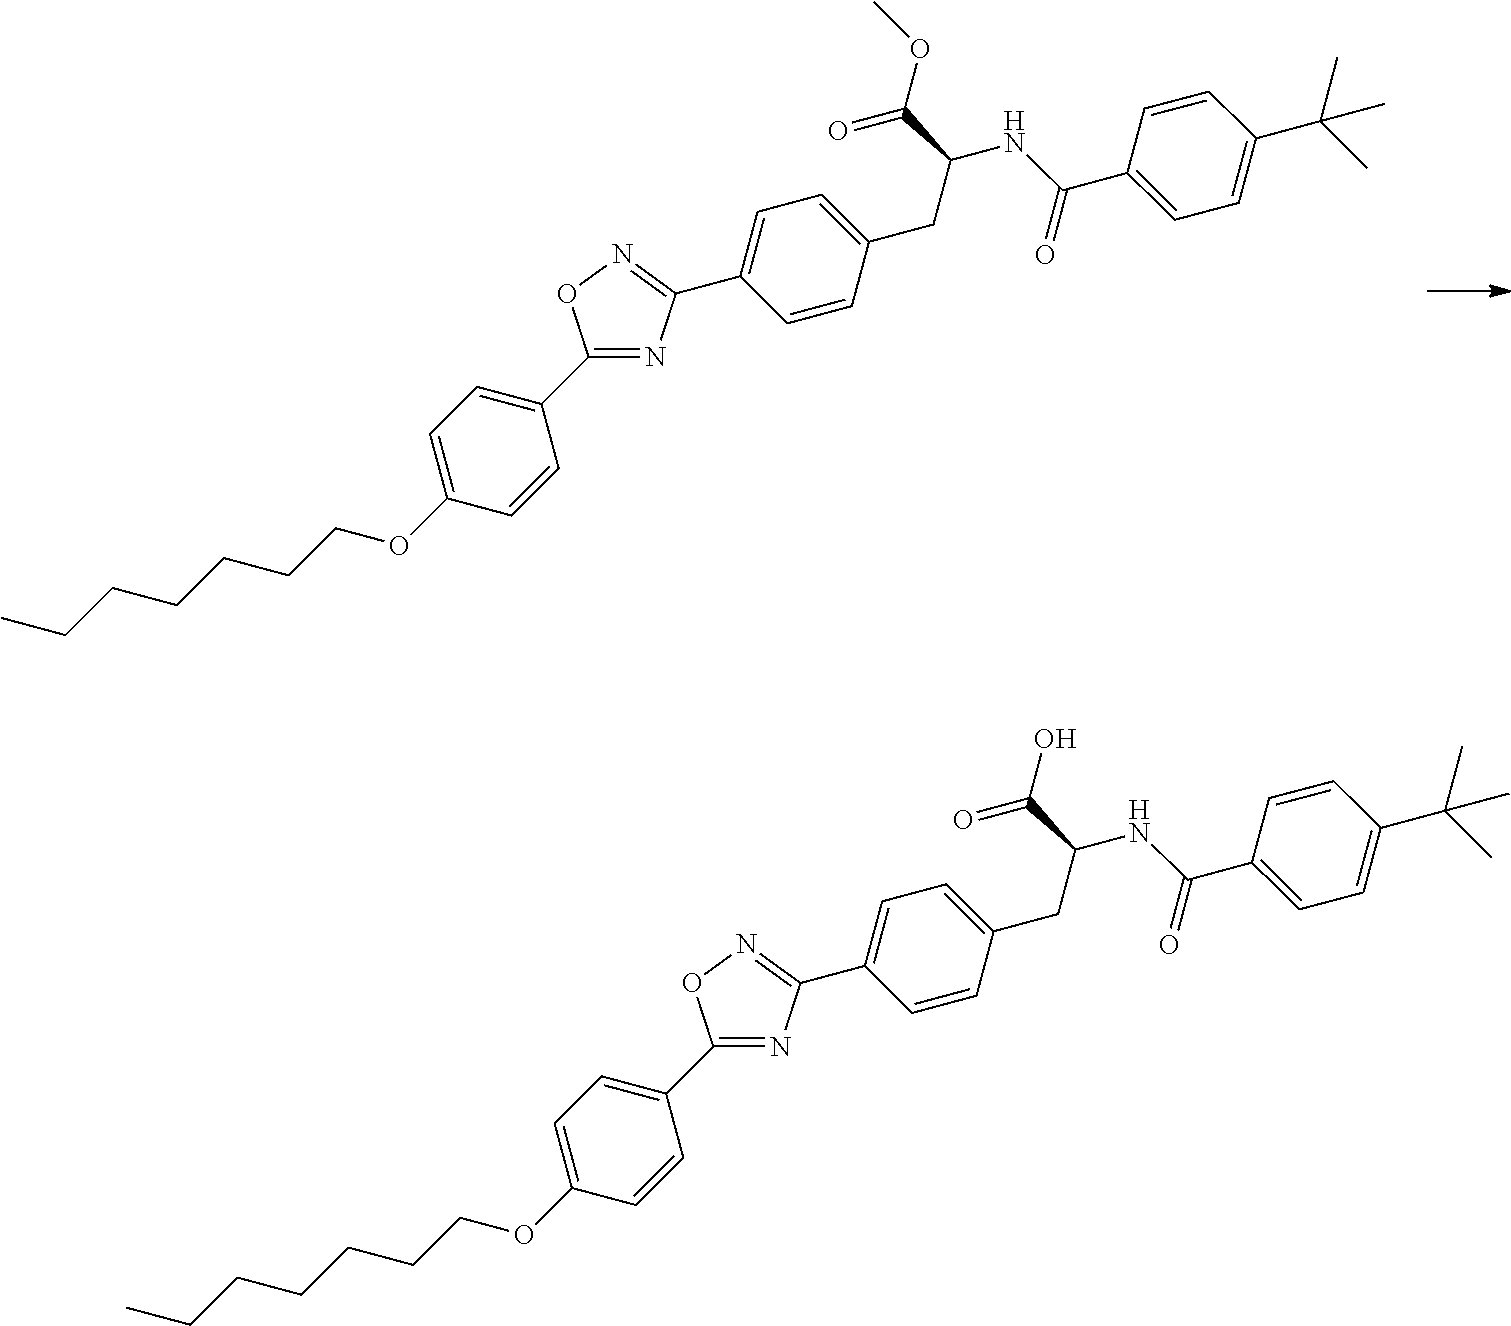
C1=C(C2=NOC(C3=CC=C(OCCCCCCC)C=C3)=N2)C=CC(CC(C(OC)=O)NC(C2=CC=C(C(C)(C)C)C=C2)=O)=C1.C1=C(C2=NOC(C3=CC=C(OCCCCCCC)C=C3)=N2)C=CC(CC(C(O)=O)NC(C2=CC=C(C(C)(C)C)C=C2)=O)=C1
